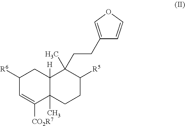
C1([R6])C=C([CO2R7])C2(C)C([H])(C1)C(CCC1=COC=C1)(C)C([R5])CC2
